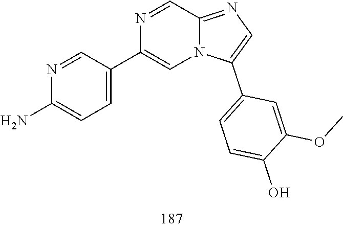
N1=CC2=NC=C(C3=CC=C(O)C(OC)=C3)N2C=C1C1=CC=C(N)N=C1
